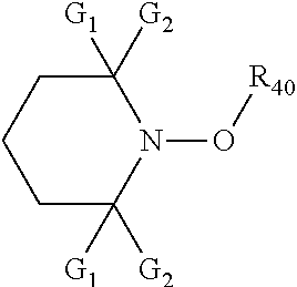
C1([G1])([G2])CCCC([G1])([G2])N1O[R40]
